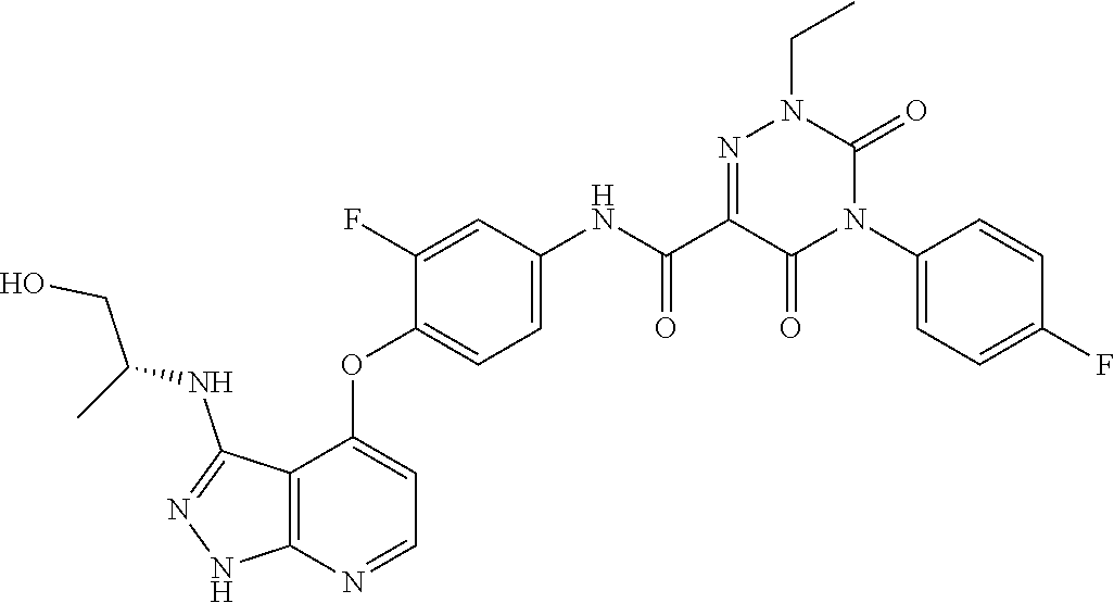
C1(NC(C2=NN(CC)C(=O)N(C3=CC=C(F)C=C3)C2=O)=O)=CC=C(OC2=CC=NC3=C2C(NC(CO)C)=NN3)C(F)=C1
